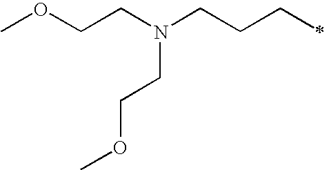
COCCN(CCCC)CCOC
